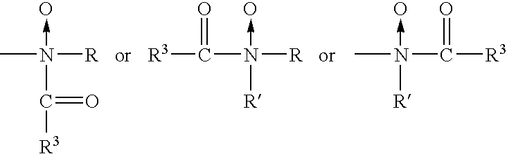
CN([R])(->O)C([R3])=O.C(N([R])(->O)[R])([R3])=O.CN(C([R3])=O)(->O)[R]
